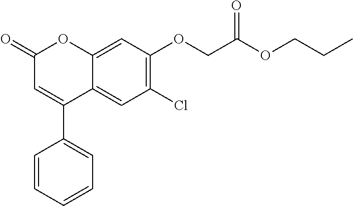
C12=CC(OCC(OCCC)=O)=C(Cl)C=C1C(C1=CC=CC=C1)=CC(=O)O2
